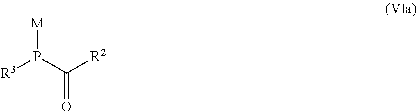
[R3]P(C([R2])=O)[M]
